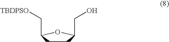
C1CC(C[TBDPSO])OC1CO
